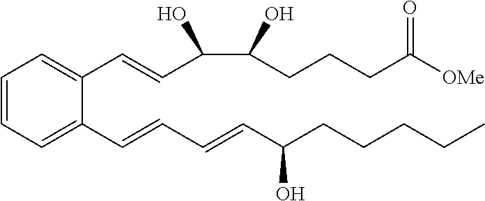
C1=CC=C(C=CC=CC(CCCCC)O)C(C=CC(C(CCCC([OMe])=O)O)O)=C1
